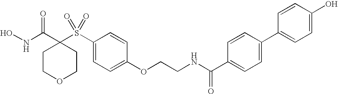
N(C(C1(S(C2=CC=C(OCCNC(C3=CC=C(C4=CC=C(O)C=C4)C=C3)=O)C=C2)(=O)=O)CCOCC1)=O)O
